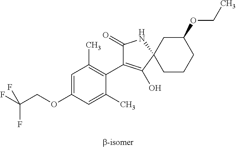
C1=C(OCC(F)(F)F)C=C(C)C(C2=C(O)C3(NC2=O)CCCC(OCC)C3)=C1C
